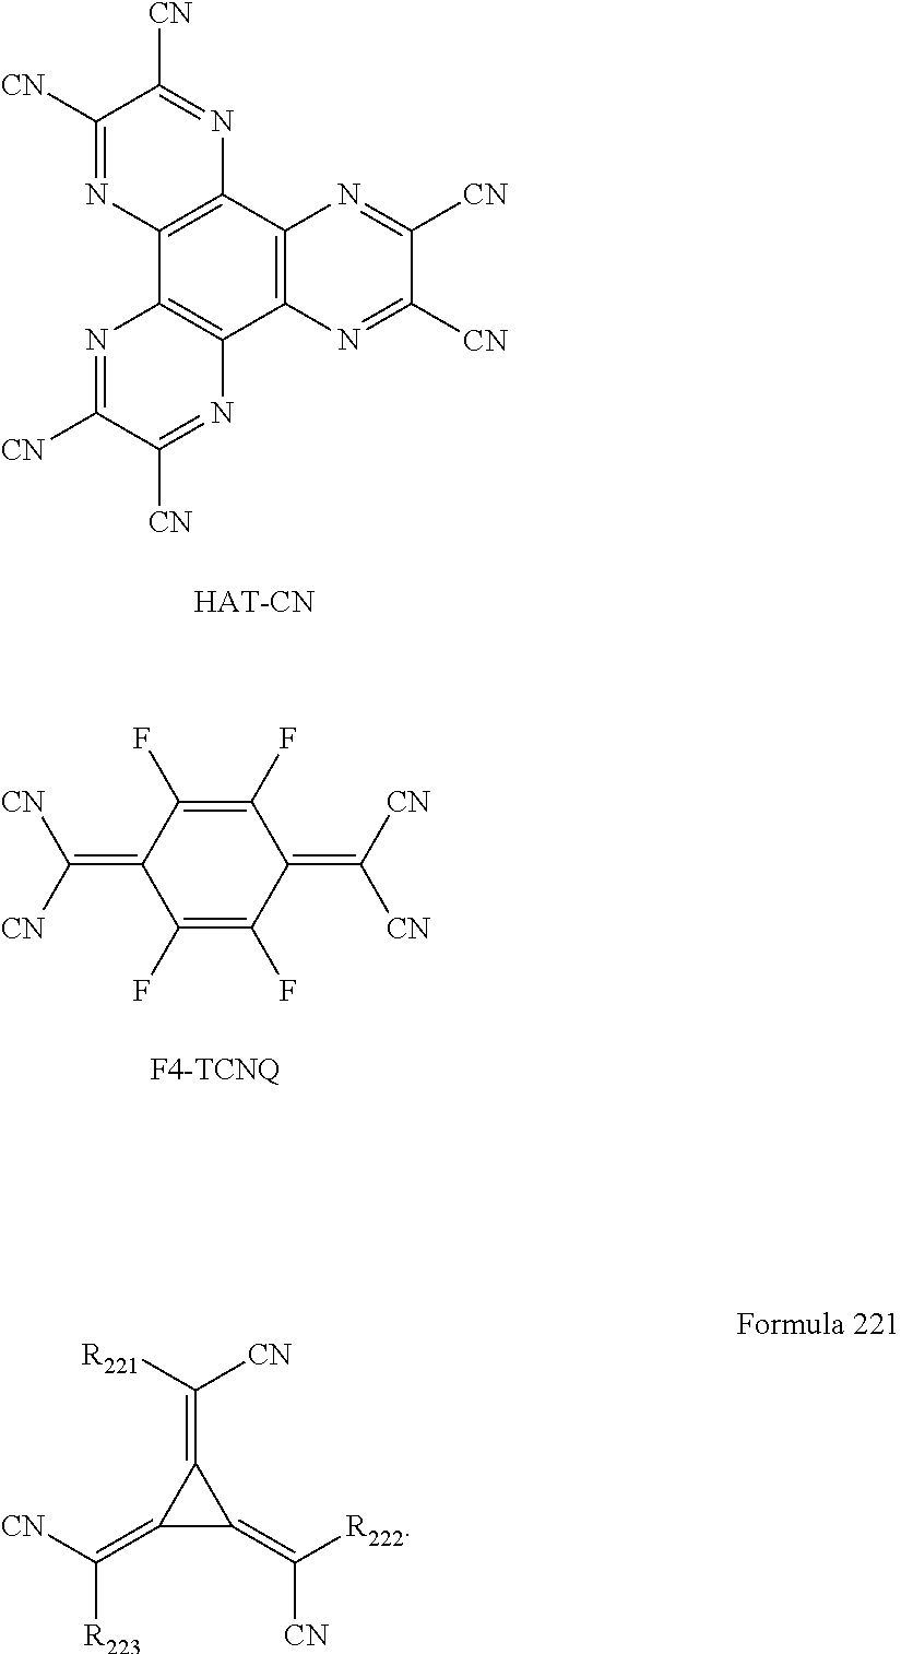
C1([CN])=NC2=C(N=C1[CN])C1=C(C3=C2N=C([CN])C([CN])=N3)N=C([CN])C([CN])=N1.C1(F)=C(F)C(=C([CN])[CN])C(F)=C(F)C1=C([CN])[CN].C(=C1C(=C([CN])[R223])C1=C([R222])[CN])([CN])[R221]
